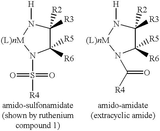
C1([R3])([R2])N([H])[(L)nM]N(S([R4])(=O)=O)C1([R6])[R5].C1([R3])([R2])N([H])[(L)nM]N(C([R4])=O)C1([R6])[R5]
